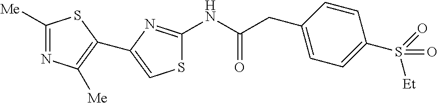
S1C(NC(CC2=CC=C(S(=O)([Et])=O)C=C2)=O)=NC(C2=C([Me])N=C([Me])S2)=C1
